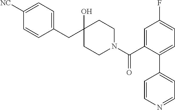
C1(CC2(O)CCN(C(C3=CC(F)=CC=C3C3=CC=NC=C3)=O)CC2)=CC=C([NC])C=C1
